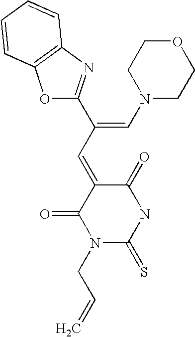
C1(=CC(=CN2CCOCC2)C2=NC3=C(O2)C=CC=C3)C(=O)N(CC=C)C(=S)NC1=O
